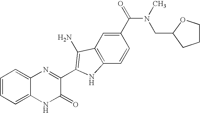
C1=C2C(=CC=C1)N=C(C1=C(N)C3=C(C=CC(C(N(CC4CCCO4)C)=O)=C3)N1)C(=O)N2
